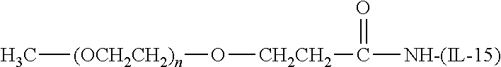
C[(OCH2CH2)n]O[CH2CH2]C(=O)[NH-(IL-15)]
